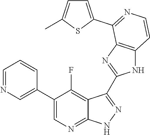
C1=NC=C(C2=CN=C3C(=C2F)C(C2=NC4=C(N2)C=CN=C4C2=CC=C(C)S2)=N[N H]3)C=C1
